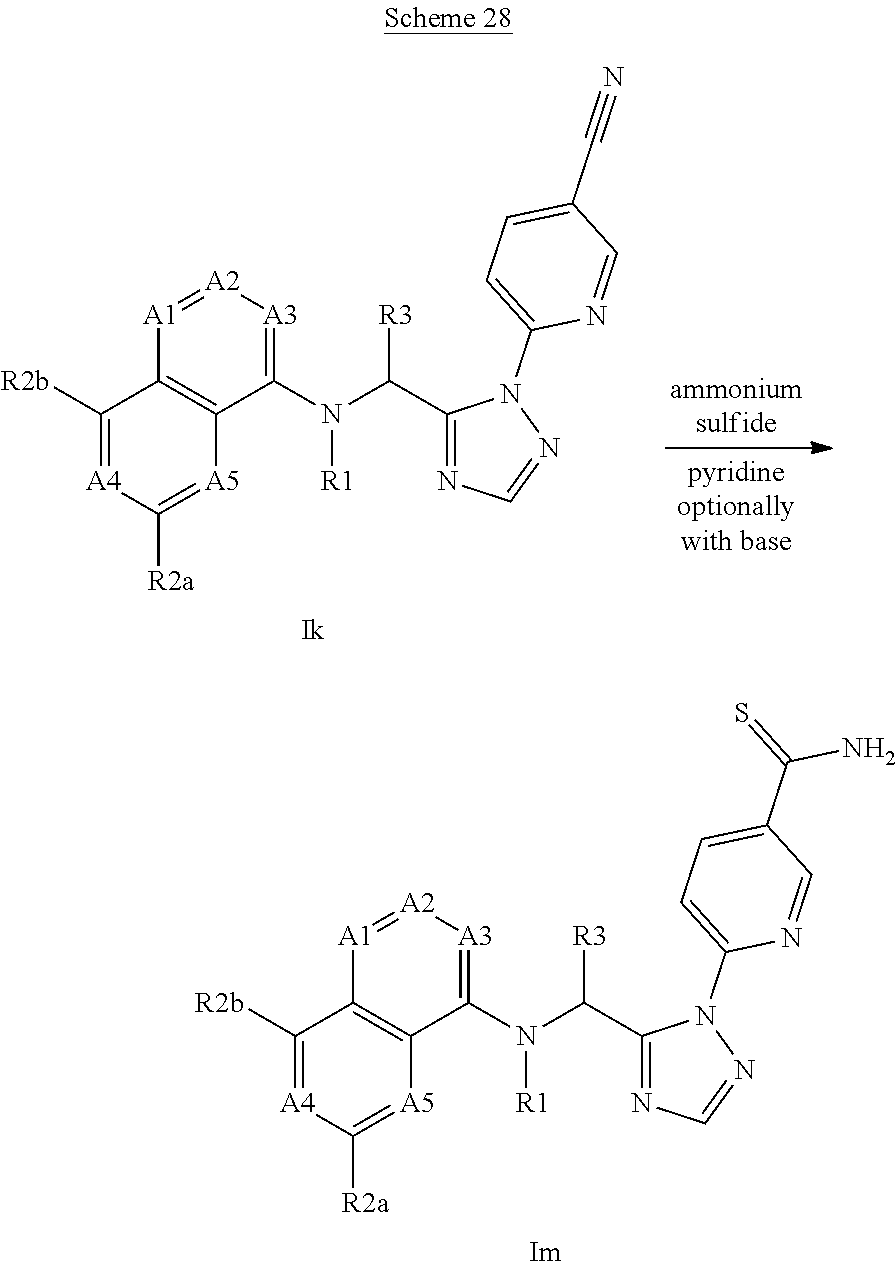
C1([R2b])=[A4]C([R2a])=[A5]C2=C1[A1]=[A2][A3]=C2N([R1])C([R3])C1=NC=NN1C1=CC=C(C(N)=S)C=N1.C1([R2b])=[A4]C([R2a])=[A5]C2=C1[A1]=[A2][A3]=C2N([R1])C([R3])C1=NC=NN1C1=CC=C(C#N)C=N1
